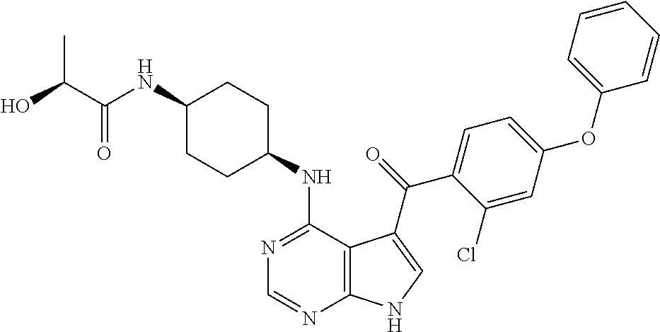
C1(NC2=NC=NC3=C2C(C(=O)C2=CC=C(OC4=CC=CC=C4)C=C2Cl)=CN3)CCC(NC(C(O)C)=O)CC1
